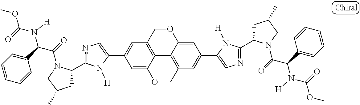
C1(C2=CC3=C4C(=C2)OCC2=C4C(=CC(C4=CN=C(C5CC(C)CN5C(=O)C(C5=CC=CC=C5)N([H])C(=O)OC)N4[H])=C2)OC3)=CN=C(C2CC(C)CN2C(=O)C(C2=CC=CC=C2)N([H])C(=O)OC)N1[H]
